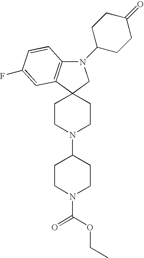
C1CN(C2CCN(C(=O)OCC)CC2)CCC12C1=C(N(C3CCC(=O)CC3)C2)C=CC(F)=C1
